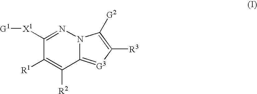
[G1][X1]C1=NN2C(=[G3]C([R3])=C2[G2])C([R2])=C1[R1]
